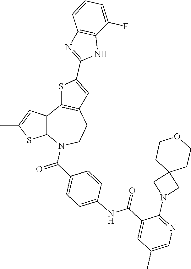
C12=C(C3=C(CCN1C(C1=CC=C(NC(C4=CC(C)=CN=C4N4CC5(C4)CCOCC5)=O)C=C1)=O)C=C(C1=NC4=C(N1)C(F)=CC=C4)S3)C=C(C)S2
